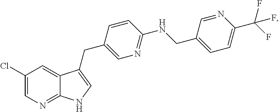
C1(Cl)=CN=C2C(=C1)C(CC1=CN=C(NCC3=CC=C(C(F)(F)F)N=C3)C=C1)=CN2
